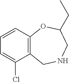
C12=C(C=CC=C1Cl)OC(CC)CNC2
